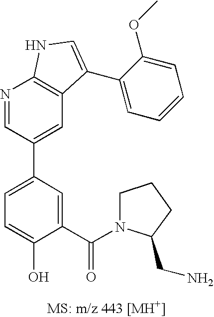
C1=C(C2=CC3=C(N=C2)NC=C3C2=CC=CC=C2OC)C=C(C(=O)N2CCCC2CN)C(O)=C1
